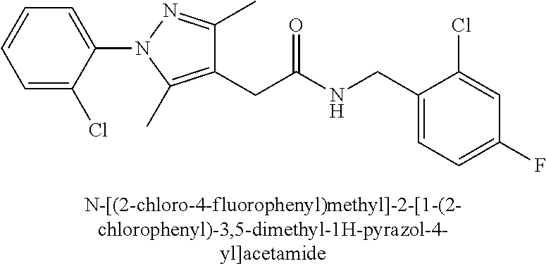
C1=C(F)C=C(Cl)C(CNC(CC2=C(C)N(C3=CC=CC=C3Cl)N=C2C)=O)=C1
